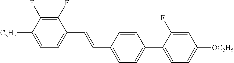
C1(F)=C(F)C([C3H7])=CC=C1C=CC1=CC=C(C2=CC=C([OC2H5])C=C2F)C=C1
